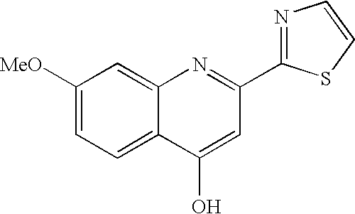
C1([MeO])=CC=C2C(=C1)N=C(C1=NC=CS1)C=C2O
